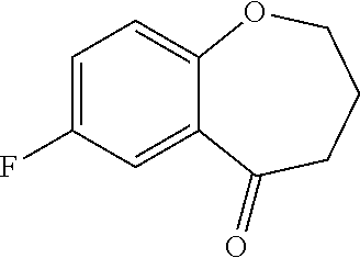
C1=C(F)C=C2C(=C1)OCCCC2=O
